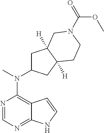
N1=CN=C2C(=C1N(C1CC3([H])C([H])(C1)CCN(C(OC)=O)C3)C)C=CN2
